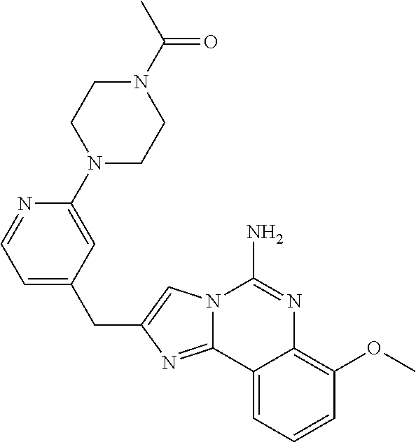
N12C(=NC(CC3=CC=NC(N4CCN(C(=O)C)CC4)=C3)=C1)C1=CC=CC(OC)=C1N=C2N
